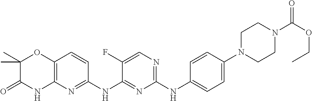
C1(NC2=CC=C(N3CCN(C(OCC)=O)CC3)C=C2)=NC=C(F)C(NC2=NC3=C(C=C2)OC(C)(C)C(=O)N3)=N1
